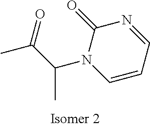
C1=CC=NC(=O)N1C(C(C)=O)C
